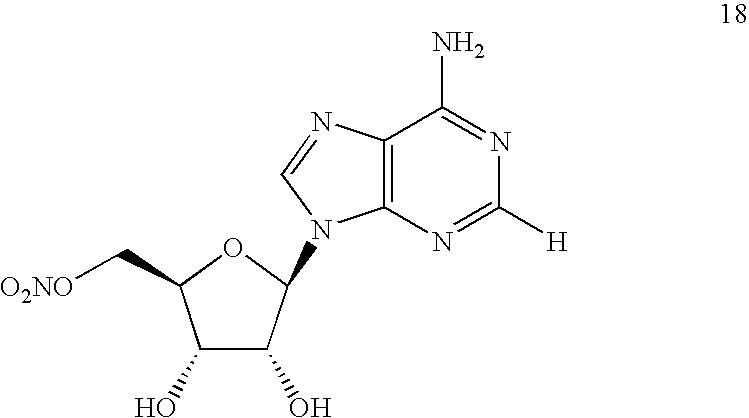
C1(O)C(O)C(N2C3=C(N=C2)C(N)=NC([H])=N3)OC1C[O2NO]
